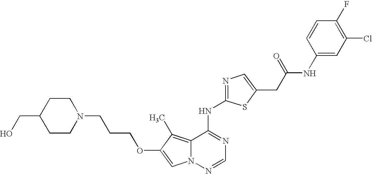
C1CN(CCCOC2=CN3C(=C2C)C(NC2=NC=C(CC(NC4=CC(Cl)=C(F)C=C4)=O)S2)=NC=N3)CCC1CO
